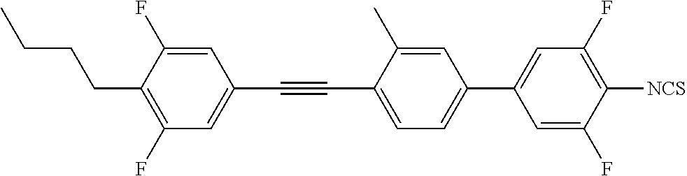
C1=C(F)C(CCCC)=C(F)C=C1C#CC1=CC=C(C2=CC(F)=C([NCS])C(F)=C2)C=C1C
